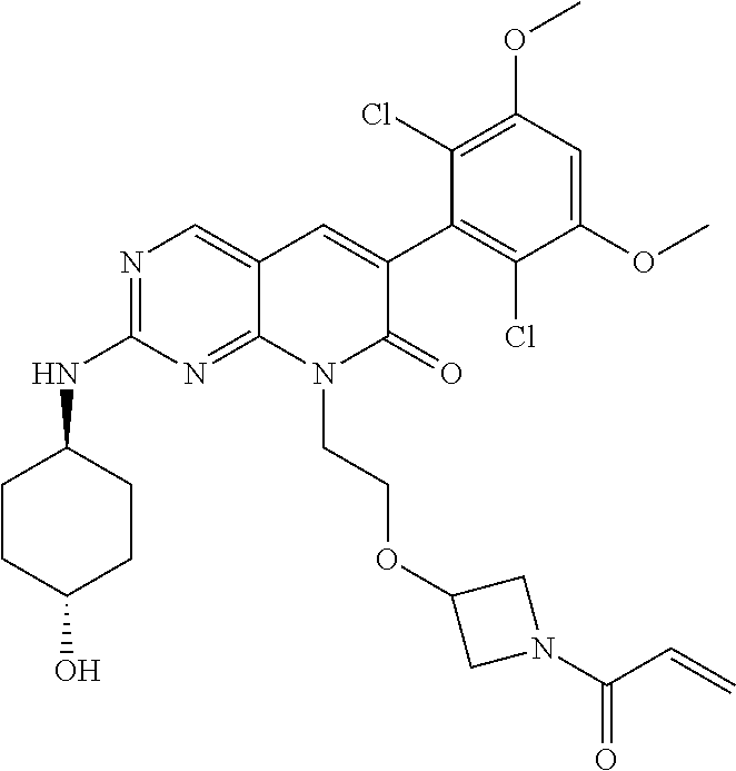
C1(NC2CCC(O)CC2)=NC=C2C(=N1)N(CCOC1CN(C(C=C)=O)C1)C(=O)C(C1=C(Cl)C(OC)=CC(OC)=C1Cl)=C2
